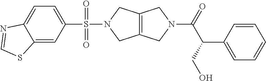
C1=C2C(=CC=C1S(=O)(=O)N1CC3=C(C1)CN(C(=O)C(CO)C1=CC=CC=C1)C3)N=CS2
